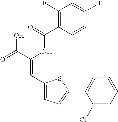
C1(F)=C(C(=O)NC(C(=O)O)=CC2=CC=C(C3=CC=CC=C3Cl)S2)C=CC(F)=C1
